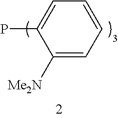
C1([Me2N])=CC=CC=C1P
